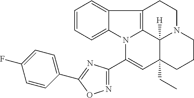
C1=CC=C2C(=C1)C1=C3N2C(C2=NOC(C4=CC=C(F)C=C4)=N2)=CC2(CC)C3([H])N(CC1)CCC2
